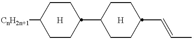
[CnH2n+1]C1CCC(C2CCC(C=CC)CC2)CC1.[H].[H]
